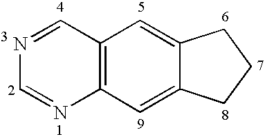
C1=NC=NC2=C1C=C1C(=C2)CCC1
